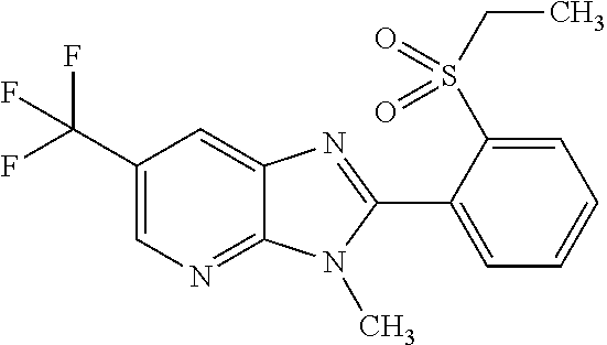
C1(C(F)(F)F)=CN=C2C(=C1)N=C(C1=CC=CC=C1S(CC)(=O)=O)N2C
